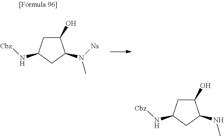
C1C(O)C(N([Ns])C)CC1N[Cbz].C1C(O)C(NC)CC1N[Cbz]
